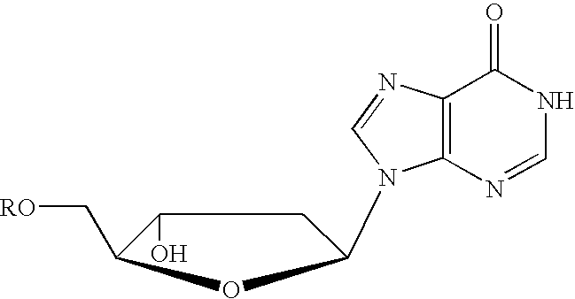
C12=C(N=CNC1=O)N(C1CC(O)C(C[RO])O1)C=N2
